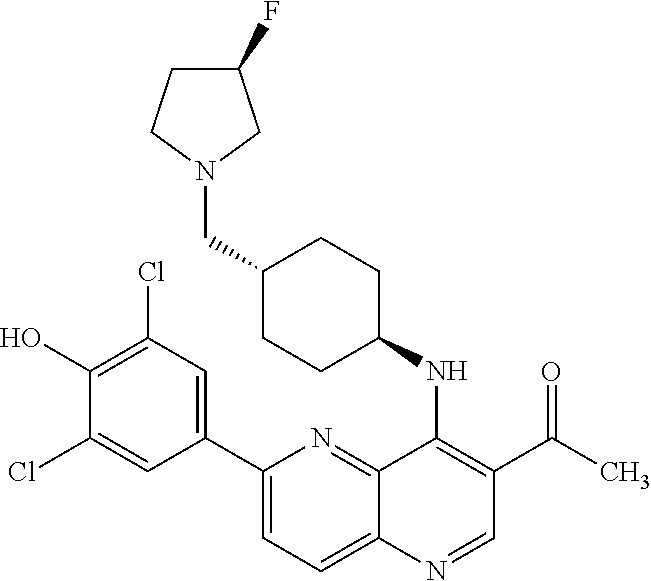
C12=NC(C3=CC(Cl)=C(O)C(Cl)=C3)=CC=C1N=CC(C(C)=O)=C2NC1CCC(CN2CC(F)CC2)CC1
